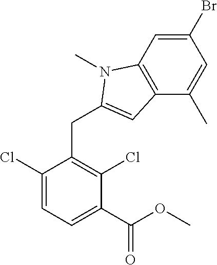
C1(Cl)=CC=C(C(OC)=O)C(Cl)=C1CC1=CC2=C(C=C(Br)C=C2C)N1C
